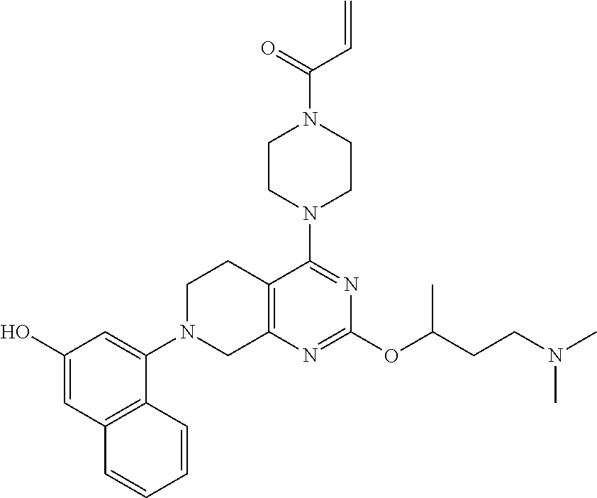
C12=C(N=C(OC(CCN(C)C)C)N=C1N1CCN(C(=O)C=C)CC1)CN(C1=CC(O)=CC3=C1C=CC=C3)CC2
